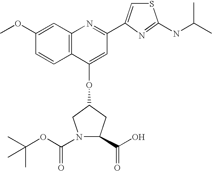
N1(C(=O)OC(C)(C)C)CC(OC2=CC(C3=CSC(NC(C)C)=N3)=NC3=C2C=CC(OC)=C3)CC1C(=O)O
